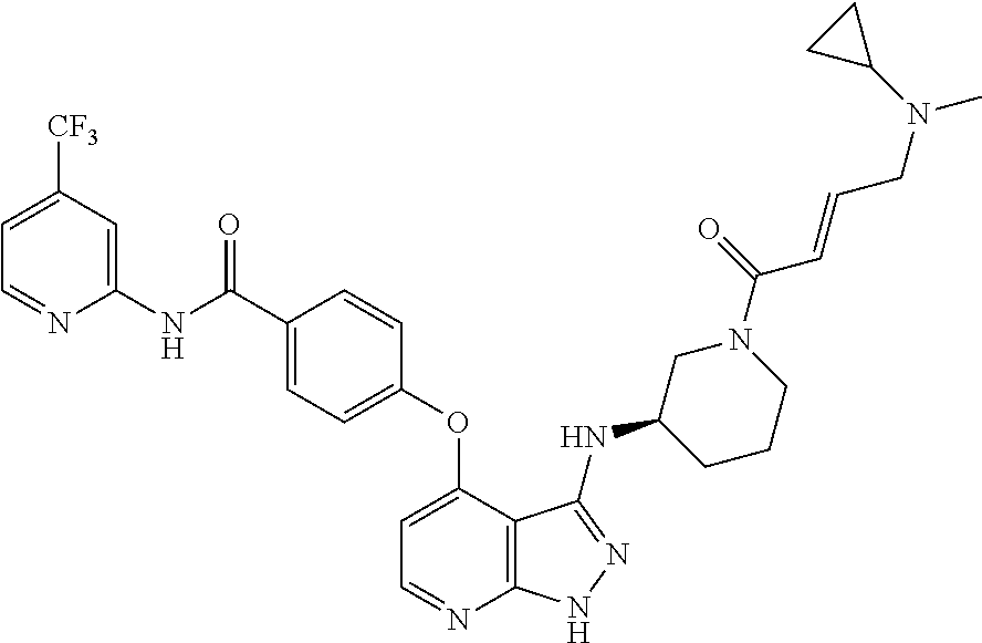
C1(NC(=O)C2=CC=C(OC3=CC=NC4=C3C(NC3CCCN(C(=O)C=CCN(C5CC5)C)C3)=NN4)C=C2)=CC([CF3])=CC=N1
